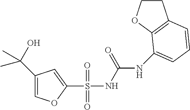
C1COC2=C1C=CC=C2NC(NS(C1=CC(C(C)(C)O)=CO1)(=O)=O)=O
